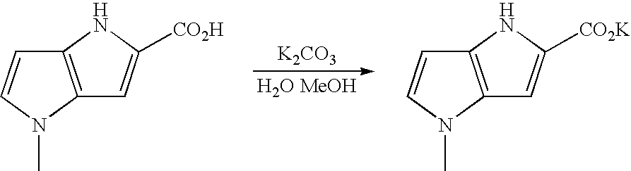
[K2CO3].[H2O MeOH].C12=C(N(C)C=C1)C=C([CO2H])N2.C12=C(N(C)C=C1)C=C([CO2K])N2
